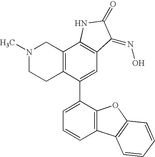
N1(C)CCC2=C(C1)C1=C(C=C2C2=CC=CC3=C2OC2=C3C=CC=C2)C(=NO)C(=O)N1
